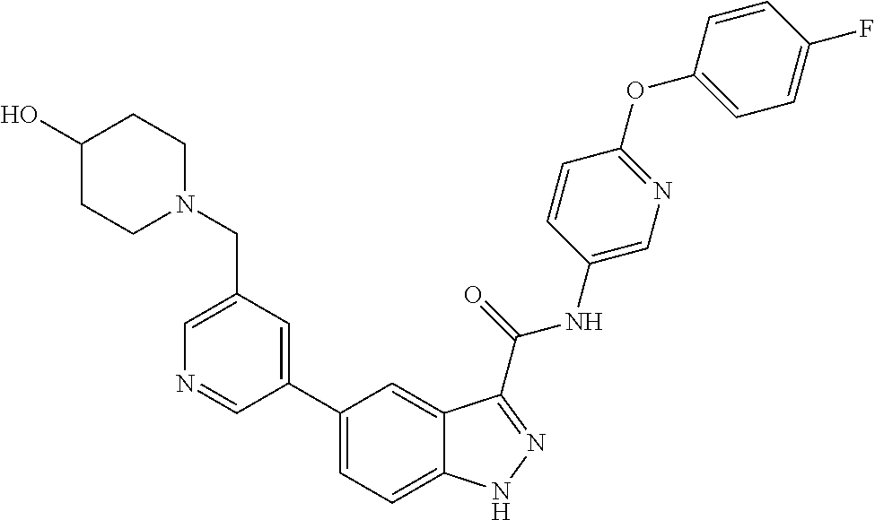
C1(CN2CCC(O)CC2)=CN=CC(C2=CC=C3C(=C2)C(C(NC2=CN=C(OC4=CC=C(F)C=C4)C=C2)=O)=NN3)=C1
